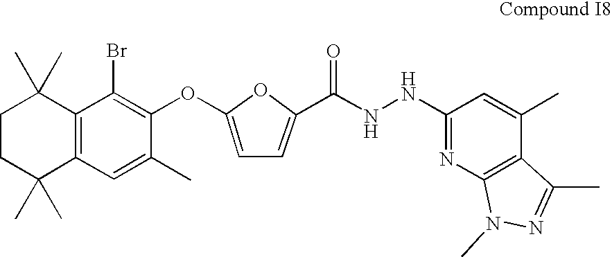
C12=C(C(Br)=C(OC3=CC=C(C(=O)NNC4=NC5=C(C(C)=C4)C(C)=NN5C)O3)C(C)=C1)C(C)(C)CCC2(C)C
